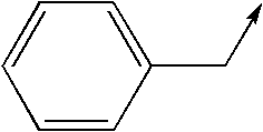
C1=CC(C->C)=CC=C1
